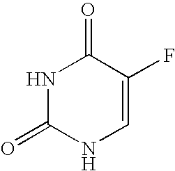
N1C=C(F)C(=O)NC1=O
